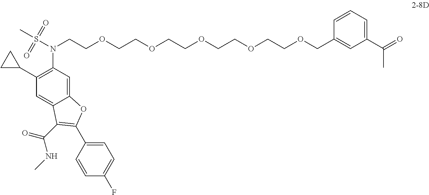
C12=CC(N(S(C)(=O)=O)CCOCCOCCOCCOCCOCC3=CC(C(=O)C)=CC=C3)=C(C3CC3)C=C1C(C(=O)NC)=C(C1=CC=C(F)C=C1)O2
